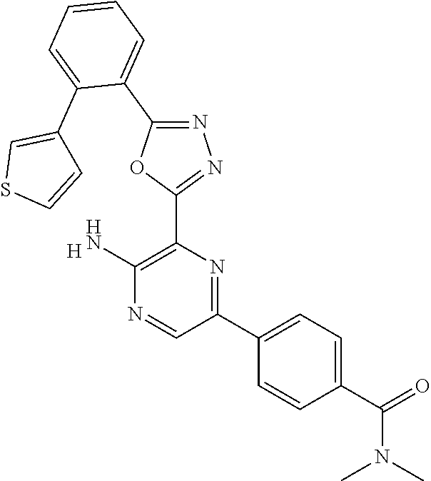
C1(N)=C(C2=NN=C(C3=CC=CC=C3C3=CSC=C3)O2)N=C(C2=CC=C(C(=O)N(C)C)C=C2)C=N1.[H]
